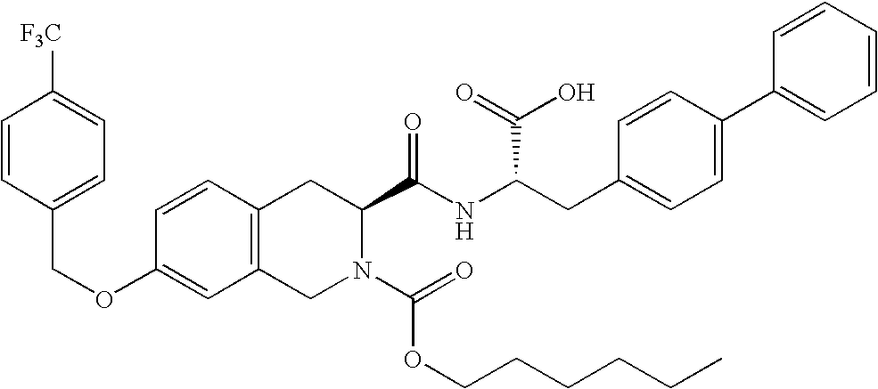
C12=C(CN(C(OCCCCCC)=O)C(C(NC(CC3=CC=C(C4=CC=CC=C4)C=C3)C(=O)O)=O)C1)C=C(OCC1=CC=C([F3C])C=C1)C=C2
